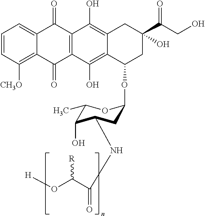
C1=CC([CH3O])=C2C(=C1)C(=O)C1=C(C2=O)C(O)=C2C(=C1O)CC(C(CO)=O)(O)CC2OC1CC(NC(=O)C(O[H])[R])C(O)C(C)O1
